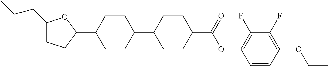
C1(CCC)CCC(C2CCC(C3CCC(C(OC4=C(F)C(F)=C(OCC)C=C4)=O)CC3)CC2)O1
